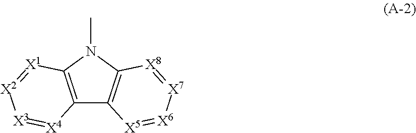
[X3]1=[X4]C2=C(N(C)C3=C2[X5]=[X6][X7]=[X8]3)[X1]=[X2]1
